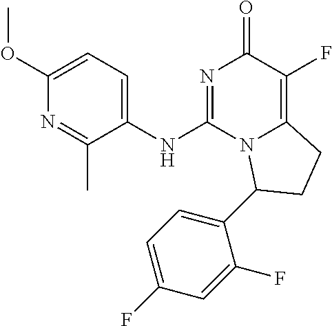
C1(OC)=CC=C(NC2=NC(=O)C(F)=C3N2C(C2=CC=C(F)C=C2F)CC3)C(C)=N1
